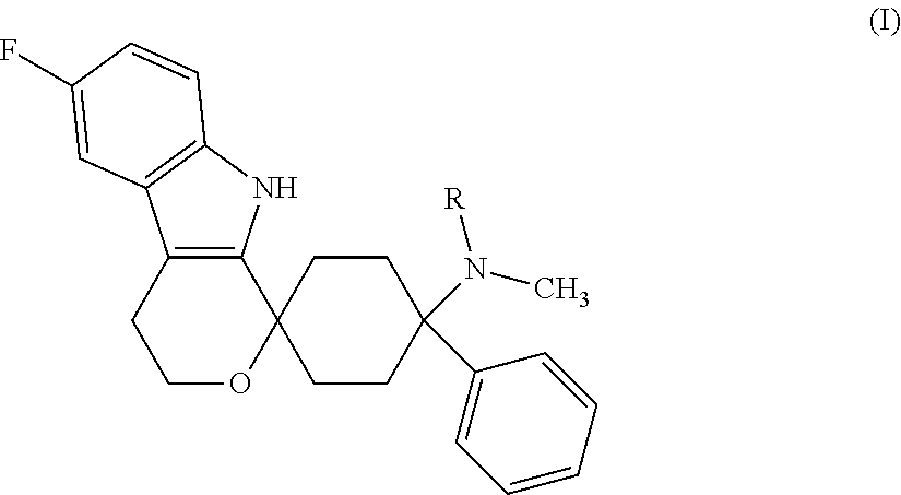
C1COC2(C3=C1C1=C(N3)C=CC(F)=C1)CCC(C1=CC=CC=C1)(N(C)[R])CC2
